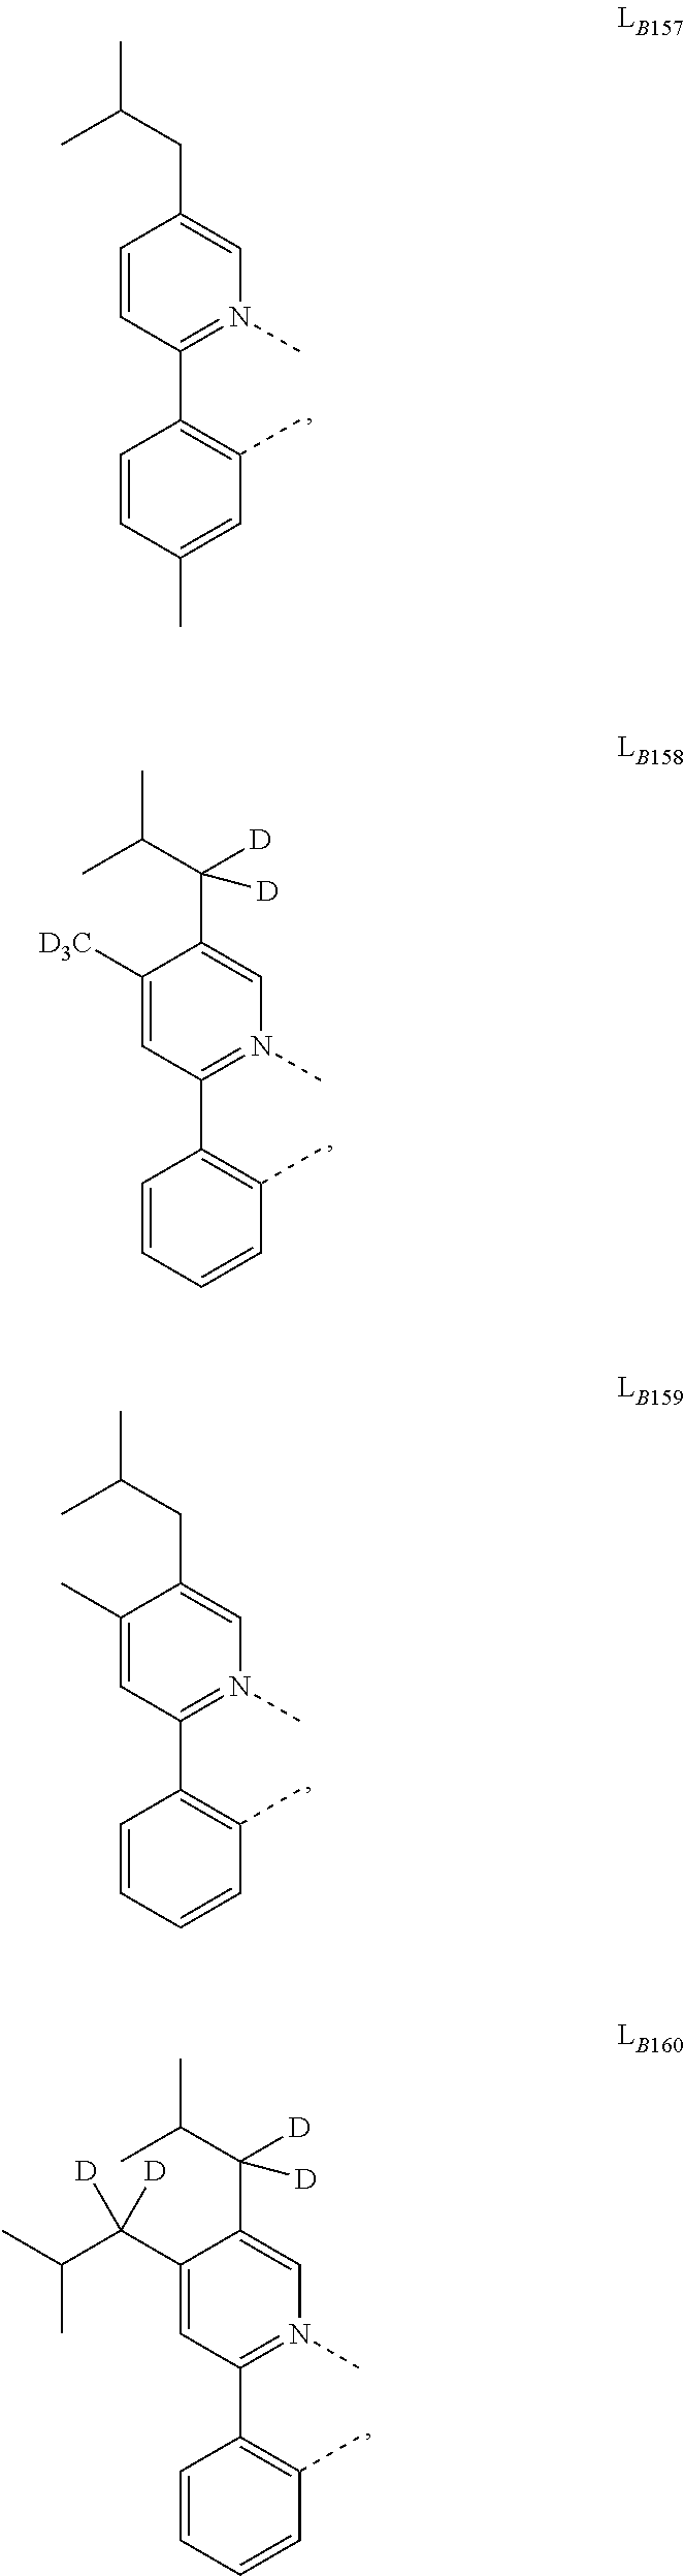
C1(CC(C)C)=CN(C)=C(C2=C(C)C=C(C)C=C2)C=C1.C1(C(C(C)C)([D])[D])=CN(C)=C(C2=C(C)C=CC=C2)C=C1[D3C].C1(CC(C)C)=CN(C)=C(C2=C(C)C=CC=C2)C=C1C.C1(C(C(C)C)([D])[D])=CN(C)=C(C2=C(C)C=CC=C2)C=C1C(C(C)C)([D])[D]
